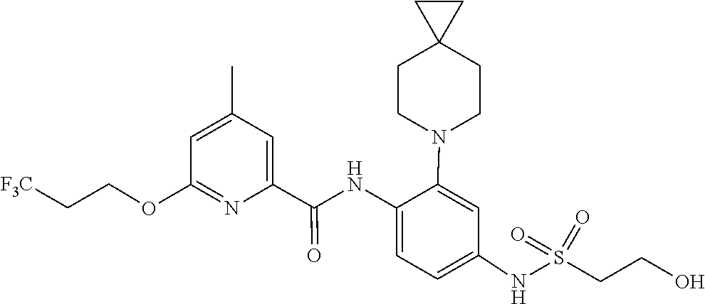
C(C[F3C])OC1=NC(C(=O)NC2=CC=C(NS(=O)(=O)CCO)C=C2N2CCC3(CC2)CC3)=CC(C)=C1
